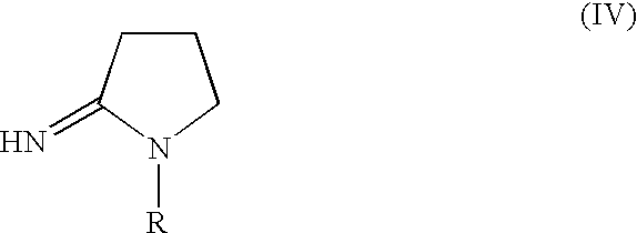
C1CC(=N)N([R])C1
